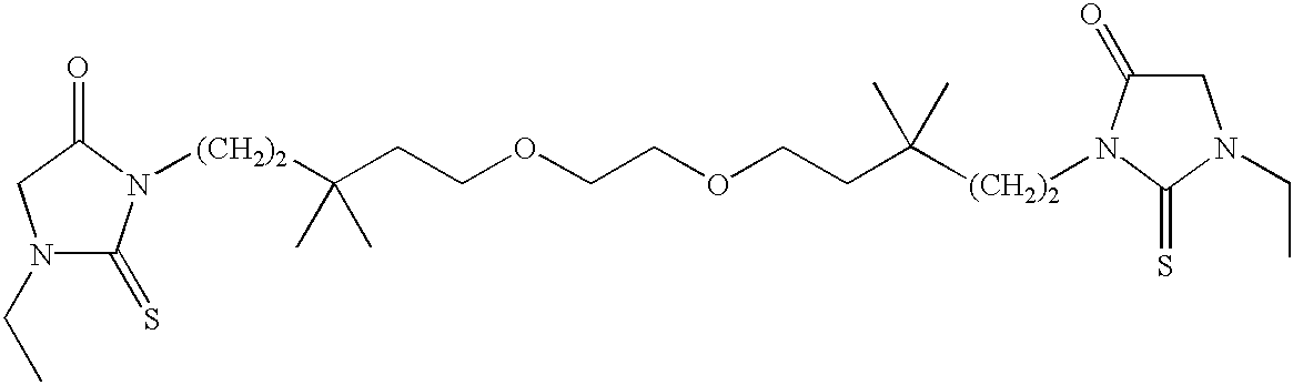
[(CH2)2](C(C)(CCOCCOCCC([(CH2)2]N1C(=O)CN(CC)C1=S)(C)C)C)N1C(=S)N(CC)CC1=O
